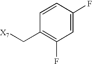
C1=CC(F)=CC(F)=C1C[X7]
